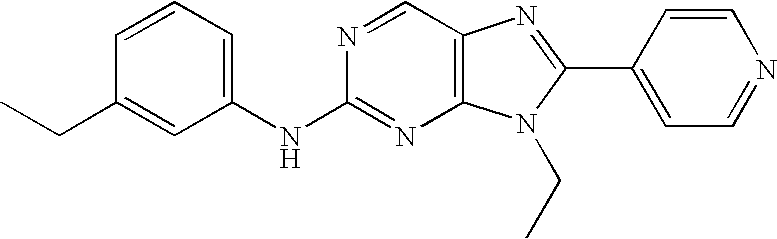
C1=CC=C(NC2=NC3=C(C=N2)N=C(C2=CC=NC=C2)N3CC)C=C1CC
